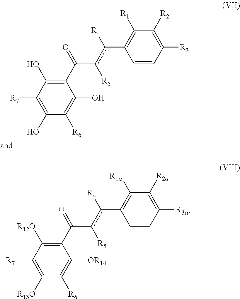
C1(O)=C([R7])C(O)=C(C(c([R5])c(C2=C([R1])C([R2])=C([R3])C=C2)[R4])=O)C(O)=C1[R6].C1([R13O])=C([R7])C([R12O])=C(C(c([R5])c(C2=C([R1a])C([R2a])=C([R3a])C=C2)[R4])=O)C([OR14])=C1[R6]
